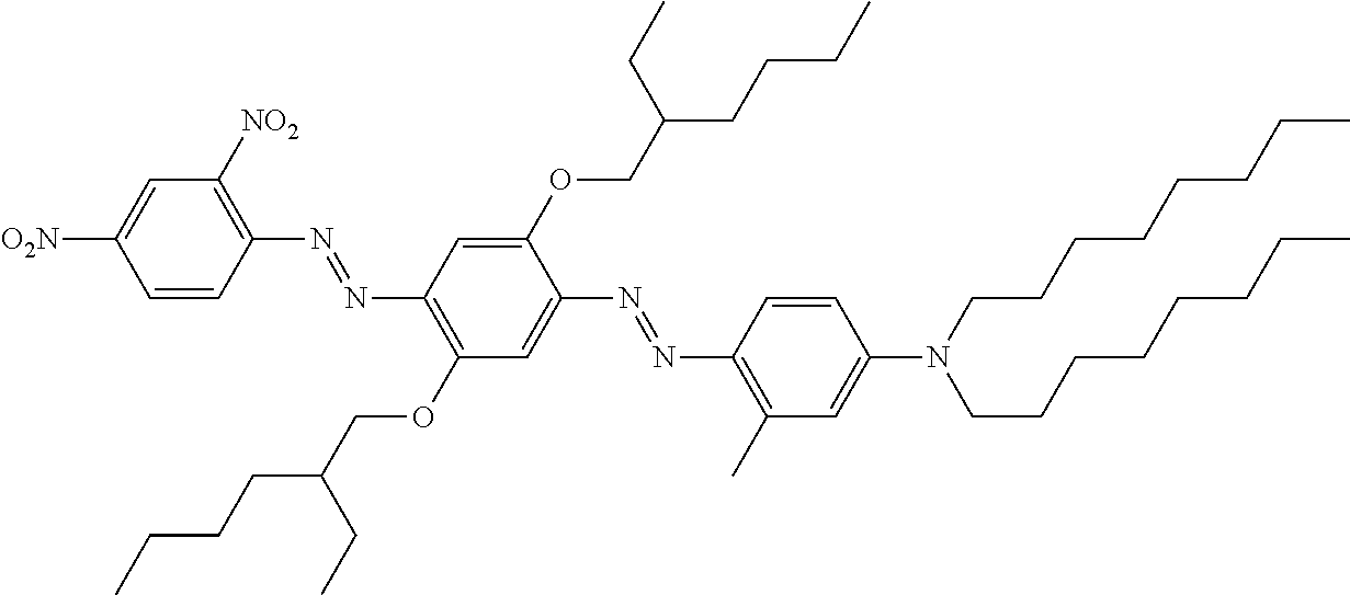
C1=CC(N=NC2=C(OCC(CCCC)CC)C=C(N=NC3=C(C)C=C(N(CCCCCCCC)CCCCCCCC)C=C3)C(OCC(CCCC)CC)=C2)=C([NO2])C=C1[O2N]
